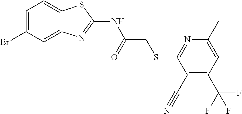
C1=C(Br)C=C2C(=C1)SC(NC(CSC1=NC(C)=CC(C(F)(F)F)=C1C#N)=O)=N2
